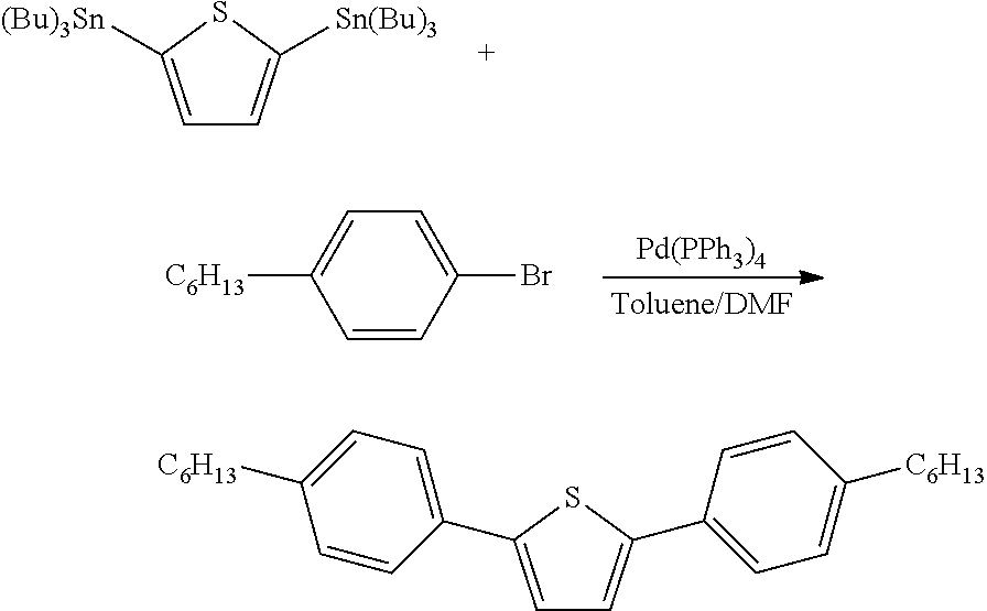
C1=C([(Bu)3Sn])SC([Sn(Bu)3])=C1.C1=CC(Br)=CC=C1[C6H13].[Pd(PPh3)4].C1=C(C2=CC=C([C6H13])C=C2)SC(C2=CC=C([C6H13])C=C2)=C1
